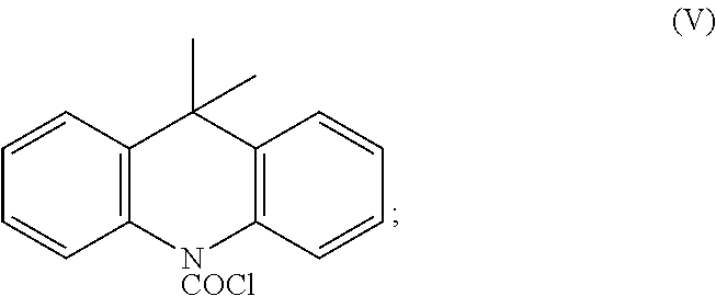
C12=C(C=CC=C1)C(C)(C)C1=C(C=CC=C1)[NCOCl]2
